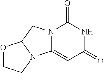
O=C1NC(=O)N2C(=C1)N1C(C2)OCC1
